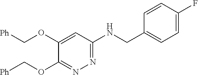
C1(OC[Ph])=NN=C(NCC2=CC=C(F)C=C2)C=C1OC[Ph]
